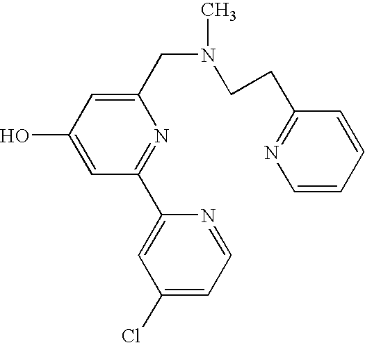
C1(CN(C)CCC2=NC=CC=C2)=CC(O)=CC(C2=CC(Cl)=CC=N2)=N1
